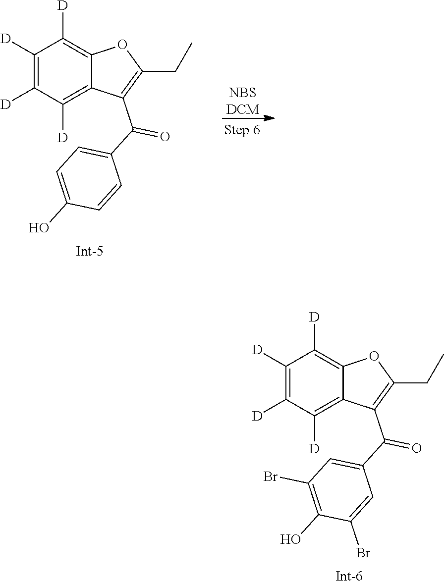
[NBSDCM].C1([D])=C([D])C([D])=C2C(=C1[D])OC(CC)=C2C(C1=CC=C(O)C=C1)=O.C1([D])=C([D])C([D])=C2C(=C1[D])OC(CC)=C2C(C1=CC(Br)=C(O)C(Br)=C1)=O
